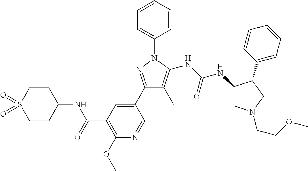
C1(C2=CC(C(=O)NC3CCS(=O)(=O)CC3)=C(OC)N=C2)=NN(C2=CC=CC=C2)C(NC(NC2CN(CCOC)CC2C2=CC=CC=C2)=O)=C1C
